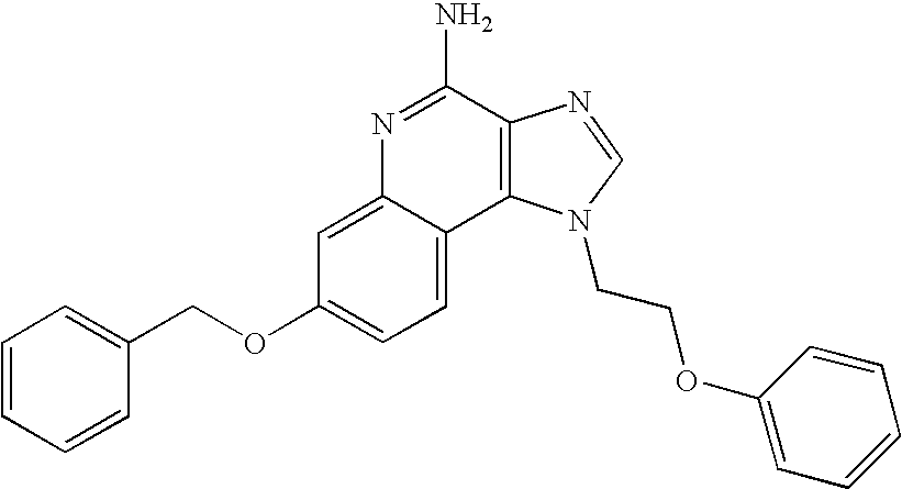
C1=C2C(=CC=C1OCC1=CC=CC=C1)C1=C(C(N)=N2)N=CN1CCOC1=CC=CC=C1
